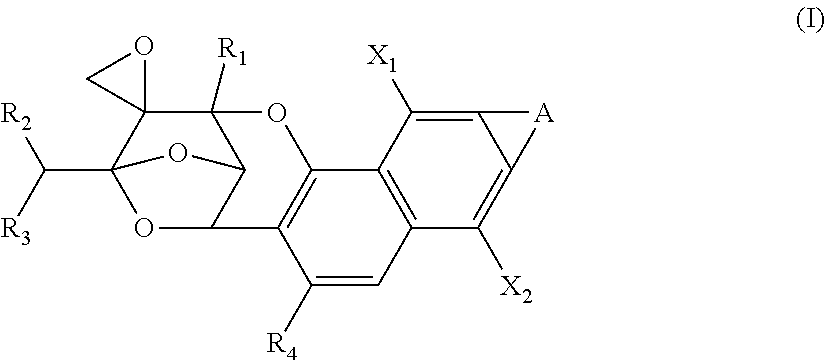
C12=C(C([X2])=C3C(=C1[X1])[A]3)C=C([R4])C1=C2OC2([R1])C3C1OC(C([R3])[R2])(C21OC1)O3
